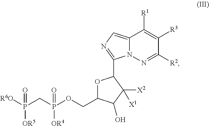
C12=CN=C(C3OC(COP(CP([R6O])([OR5])=O)([OR4])=O)C(O)C3([X2])[X1])N1N=C([R2])C([R3])=C2[R1]
